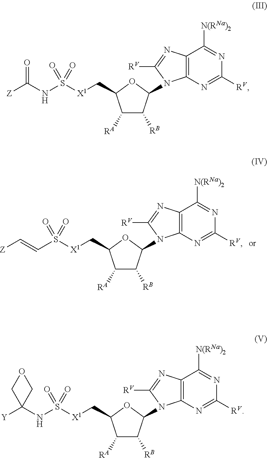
C1([RA])C([RB])C(N2C3=C(C([N(RNa)2])=NC([RV])=N3)N=C2[RV])OC1C[X1]S(C=C[Z])(=O)=O.C1([RA])C([RB])C(N2C3=C(C([N(RNa)2])=NC([RV])=N3)N=C2[RV])OC1C[X1]S(NC([Z])=O)(=O)=O.C1([RA])C([RB])C(N2C3=C(C([N(RNa)2])=NC([RV])=N3)N=C2[RV])OC1C[X1]S(NC1([Y])COC1)(=O)=O
